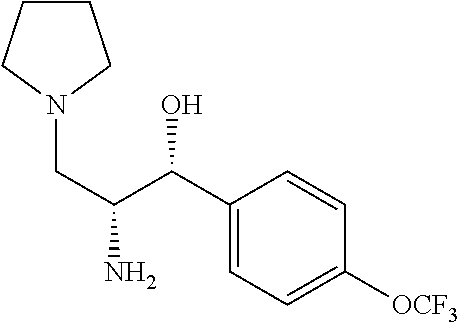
NC(C(C1=CC=C([OCF3])C=C1)O)CN1CCCC1
